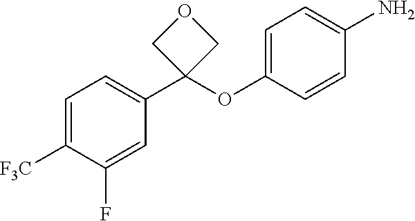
C1([F3C])=CC=C(C2(OC3=CC=C(N)C=C3)COC2)C=C1F
